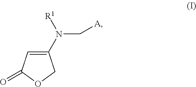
C1(N(C[A])[R1])=CC(=O)OC1
